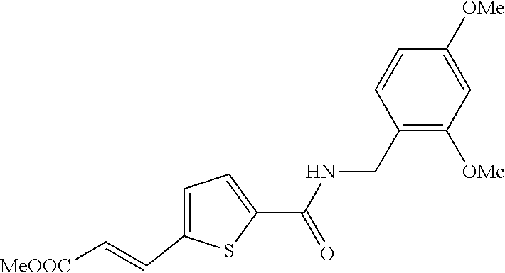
C1=C(C(NCC2=C([OMe])C=C([OMe])C=C2)=O)SC(C=C[MeOOC])=C1
